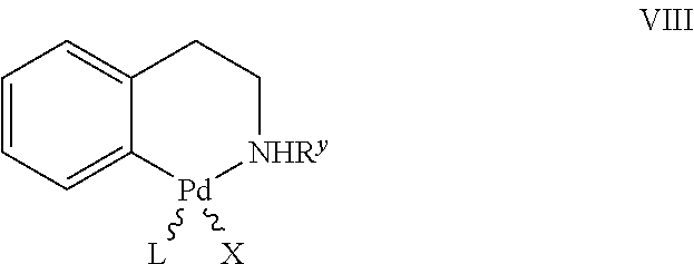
C1=CC=C2C(=C1)CC[NHRy][Pd]2([L])[X]
